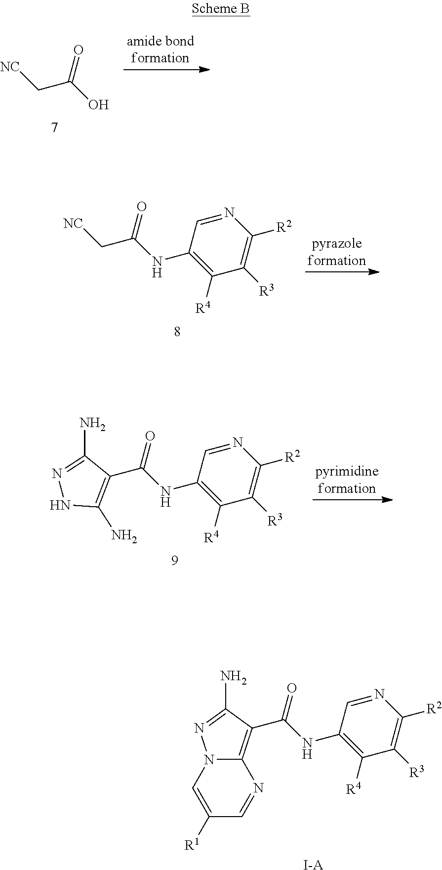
C(=O)(NC1=C([R4])C([R3])=C([R2])N=C1)C1=C2N(N=C1N)C=C([R1])C=N2.[I-A].[NC]CC(=O)O.[NC]CC(=O)NC1=C([R4])C([R3])=C([R2])N=C1.C1(C(=O)NC2=C([R4])C([R3])=C([R2])N=C2)=C(N)NN=C1N
